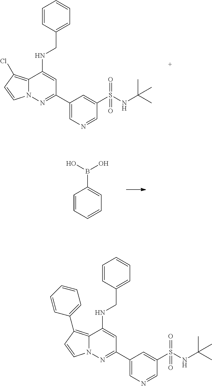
C1=C(C2=NN3C(=C(Cl)C=C3)C(NCC3=CC=CC=C3)=C2)C=C(S(NC(C)(C)C)(=O)=O)C=N1.C1=CC=CC=C1B(O)O.C1=C(C2=NN3C(=C(C4=CC=CC=C4)C=C3)C(NCC3=CC=CC=C3)=C2)C=C(S(NC(C)(C)C)(=O)=O)C=N1
